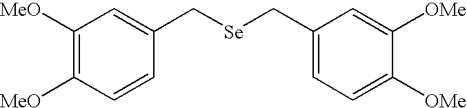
C1([MeO])=C([MeO])C=CC(C[Se]CC2=CC=C([OMe])C([OMe])=C2)=C1
